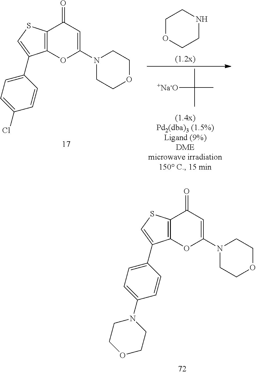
C1OCCNC1.C(C)(C)(C)[+Na-O].C12=C(OC(N3CCOCC3)=CC1=O)C(C1=CC=C(Cl)C=C1)=CS2.C12=C(OC(N3CCOCC3)=CC1=O)C(C1=CC=C(N3CCOCC3)C=C1)=CS2
